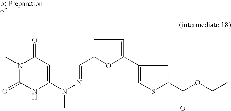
C1(=O)N(C)C(=O)NC(N(N=CC2=CC=C(C3=CSC(C(OCC)=O)=C3)O2)C)=C1
